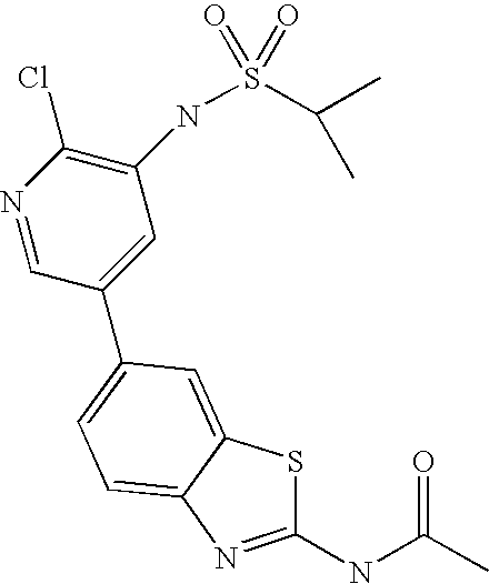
C1(NC(C)=O)=NC2=CC=C(C3=CC(NS(C(C)C)(=O)=O)=C(Cl)N=C3)C=C2S1
